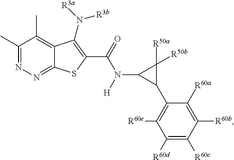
C1(C)=NN=C2C(=C1C)C(N([R3a])[R3b])=C(C(=O)N(C1C(C3=C([R60e])C([R60d])=C([R60c])C([R60b])=C3[R60a])C1([R50a])[R50b])[H])S2
